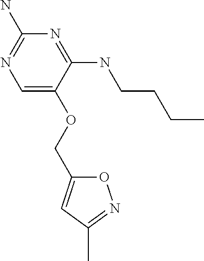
C(OC1=CN=C(N)N=C1NCCCC)C1=CC(C)=NO1
